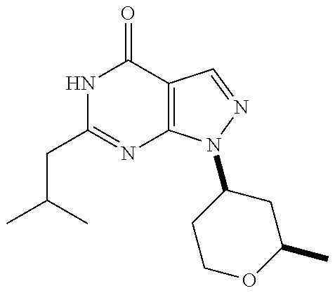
C(C1=NC2=C(C(=O)N1)C=NN2C1CCOC(C)C1)C(C)C
